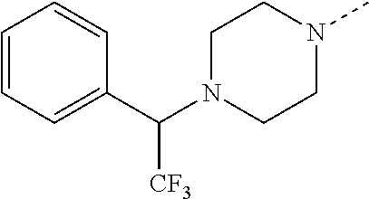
C1=CC=C(C(N2CCN(C)CC2)[CF3])C=C1
